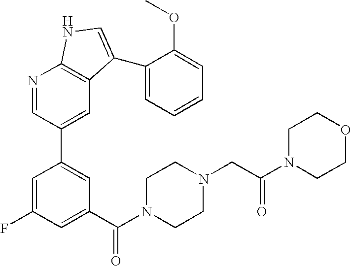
C1(C(N2CCN(CC(N3CCOCC3)=O)CC2)=O)=CC(F)=CC(C2=CC3=C(N=C2)NC=C3C2=CC=CC=C2OC)=C1
